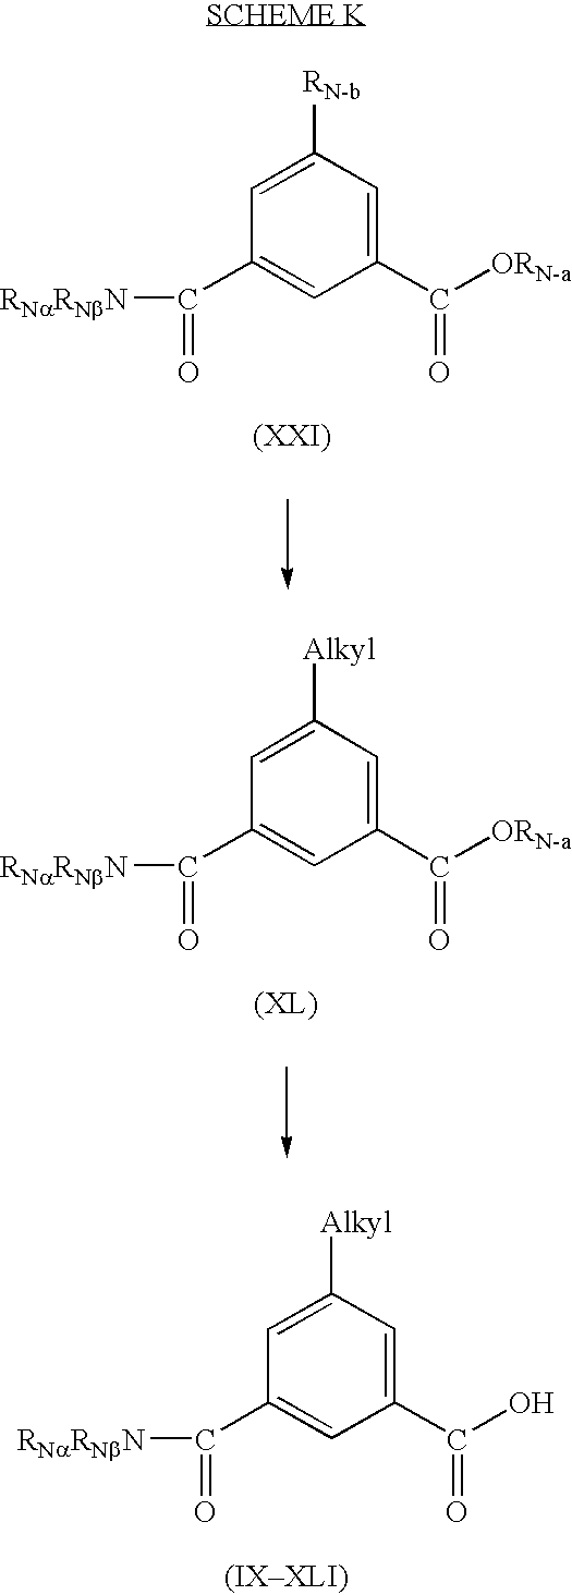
C1(C(=O)[RNaRNbN])=CC(C([ORN-a])=O)=CC([RN-b])=C1.C1(C(=O)[RNaRNbN])=CC(C([ORN-a])=O)=CC([Alkyl])=C1.C1(C(=O)[RNaRNbN])=CC(C(O)=O)=CC([Alkyl])=C1
